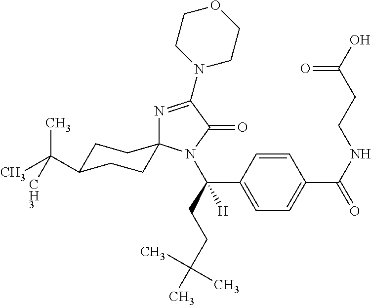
C1=CC(C(CCC(C)(C)C)([H])N2C(=O)C(N3CCOCC3)=NC23CCC(C(C)(C)[CH3])CC3)=CC=C1C(NCCC(O)=O)=O
